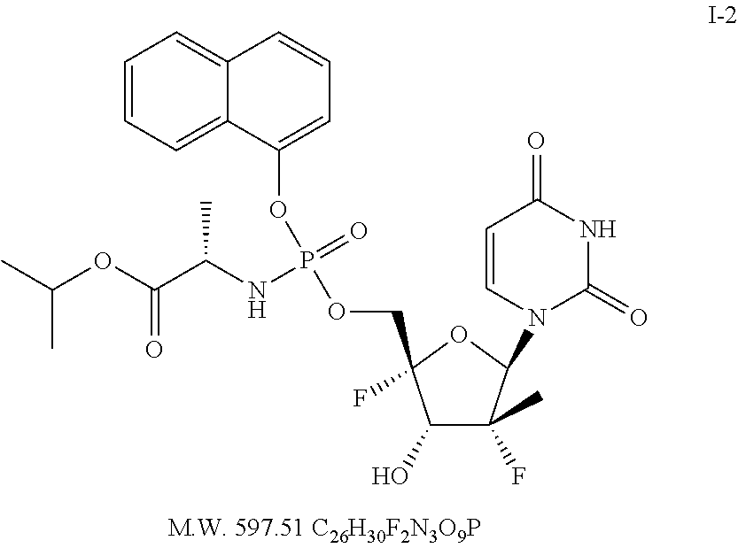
C(OC(C(NP(=O)(OCC1(F)C(O)C(F)(C)C(N2C=CC(=O)NC2=O)O1)OC1=CC=CC2=CC=CC=C12)C)=O)(C)C
